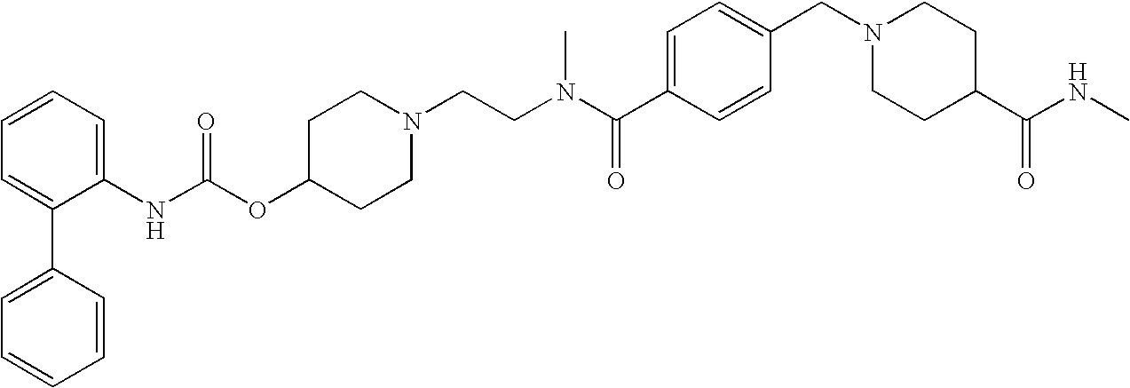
C1=CC=C(NC(OC2CCN(CCN(C(C3=CC=C(CN4CCC(C(NC)=O)CC4)C=C3)=O)C)CC2)=O)C(C2=CC=CC=C2)=C1
